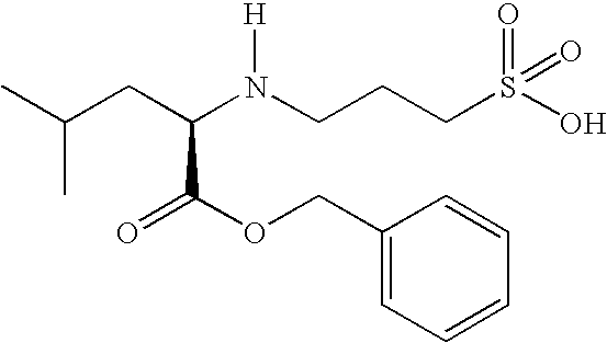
CC(CC(N(CCCS(O)(=O)=O)[H])C(=O)OCC1=CC=CC=C1)C
